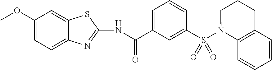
C1=C(C(NC2=NC3=CC=C(OC)C=C3S2)=O)C=C(S(N2C3=C(CCC2)C=CC=C3)(=O)=O)C=C1
